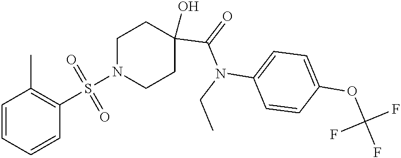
N1(S(=O)(=O)C2=C(C)C=CC=C2)CCC(O)(C(=O)N(C2=CC=C(OC(F)(F)F)C=C2)CC)CC1
